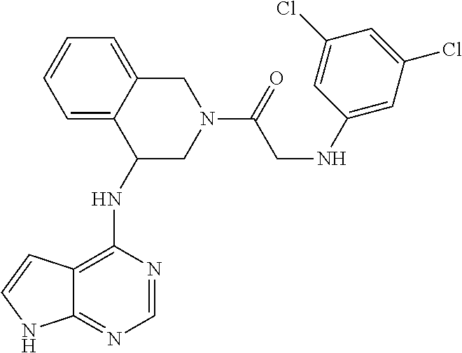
C12=C(NC3CN(C(=O)CNC4=CC(Cl)=CC(Cl)=C4)CC4=CC=CC=C34)N=CN=C1NC=C2
